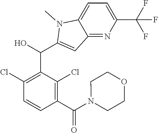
C1(Cl)=C(C(C2=CC3=NC(C(F)(F)F)=CC=C3N2C)O)C(Cl)=C(C(N2CCOCC2)=O)C=C1
